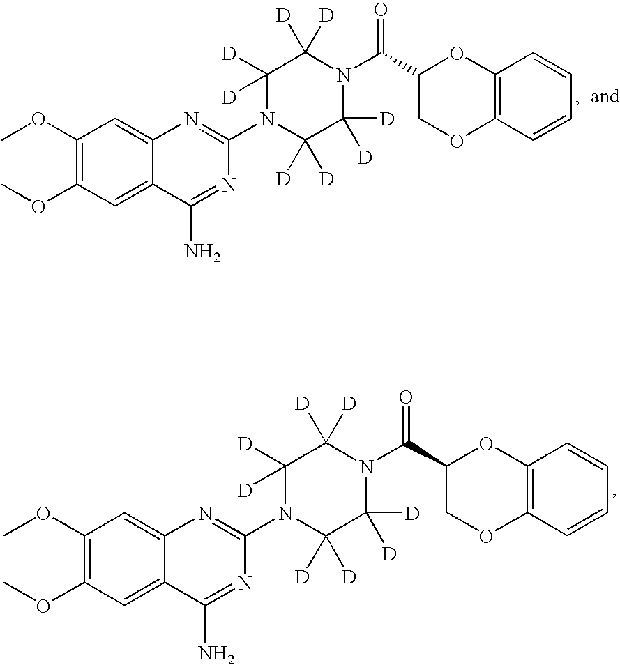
C1(OC)=C(OC)C=C2C(=C1)N=C(N1C([D])([D])C([D])([D])N(C(C3COC4=C(O3)C=CC=C4)=O)C([D])([D])C1([D])[D])N=C2N.C1(OC)=C(OC)C=C2C(=C1)N=C(N1C([D])([D])C([D])([D])N(C(C3COC4=C(O3)C=CC=C4)=O)C([D])([D])C1([D])[D])N=C2N
